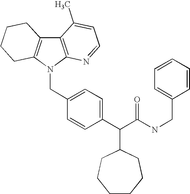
C12=C(N(CC3=CC=C(C(C(NCC4=CC=CC=C4)=O)C4CCCCCC4)C=C3)C3=C1CCCC3)N=CC=C2C
